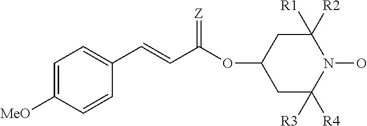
C1=C([MeO])C=CC(C=CC(OC2CC([R3])([R4])N(O)C([R2])([R1])C2)=[Z])=C1
